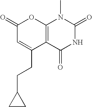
C1(=O)C=C(CCC2CC2)C2=C(O1)N(C)C(=O)NC2=O
